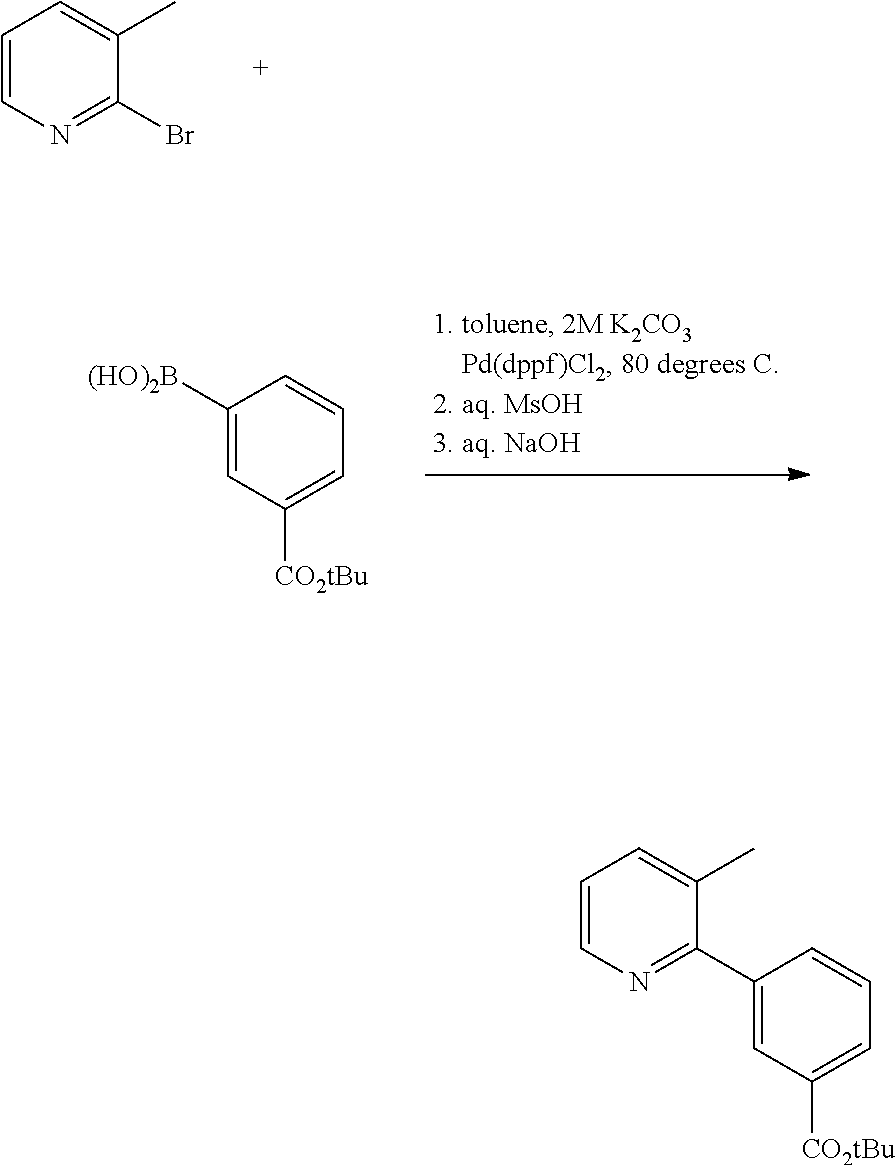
C1=CN=C(Br)C(C)=C1.C1([(HO)2B])=CC([CO2tBu])=CC=C1.C1=CN=C(C2=CC([CO2tBu])=CC=C2)C(C)=C1
